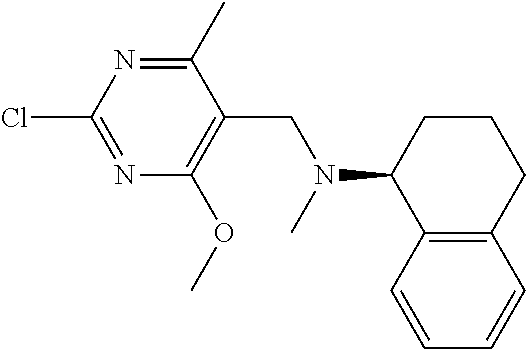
C1(C)=NC(Cl)=NC(OC)=C1CN(C)C1C2=C(CCC1)C=CC=C2
